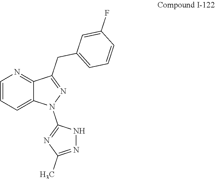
C1(CC2=NN(C3=NC(C)=NN3)C3=CC=CN=C32)=CC=CC(F)=C1
